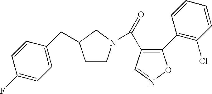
O=C(C1=C(C2=C(Cl)C=CC=C2)ON=C1)N1CCC(CC2=CC=C(F)C=C2)C1
